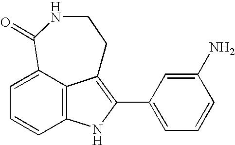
C12=C3C(=CC=C1)C(=O)NCCC3=C(C1=CC=CC(N)=C1)N2
